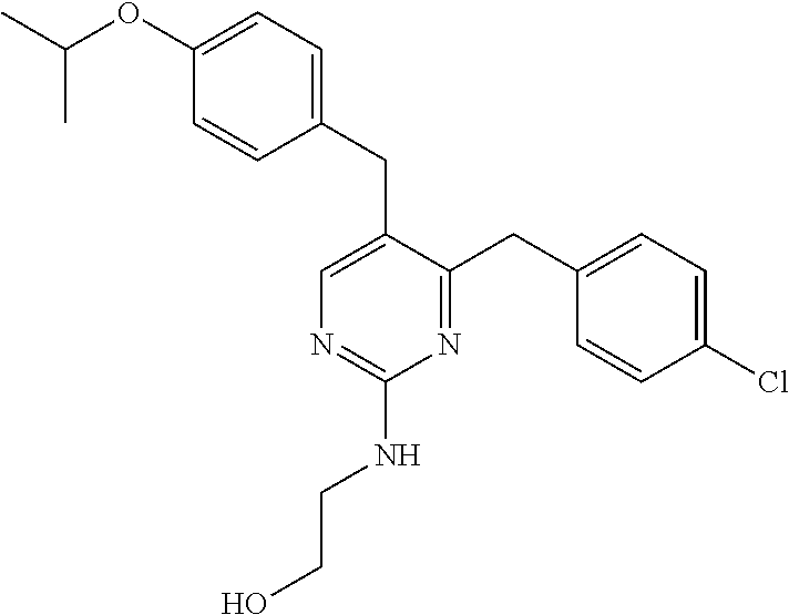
C1(CC2=CN=C(NCCO)N=C2CC2=CC=C(Cl)C=C2)=CC=C(OC(C)C)C=C1
